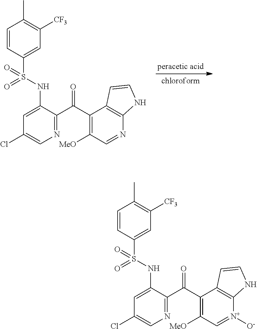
C1=CC(S(NC2=CC(Cl)=CN=C2C(C2=C([MeO])C=NC3=C2C=CN3)=O)(=O)=O)=CC([CF3])=C1C.C1=CC(S(NC2=CC(Cl)=CN=C2C(C2=C([MeO])C=[N+]([O-])C3=C2C=CN3)=O)(=O)=O)=CC([CF3])=C1C
